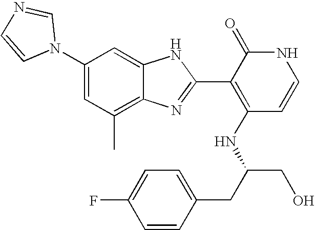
C1(C)=C2C(=CC(N3C=NC=C3)=C1)NC(C1=C(NC(CO)CC3=CC=C(F)C=C3)C=CNC1=O)=N2
